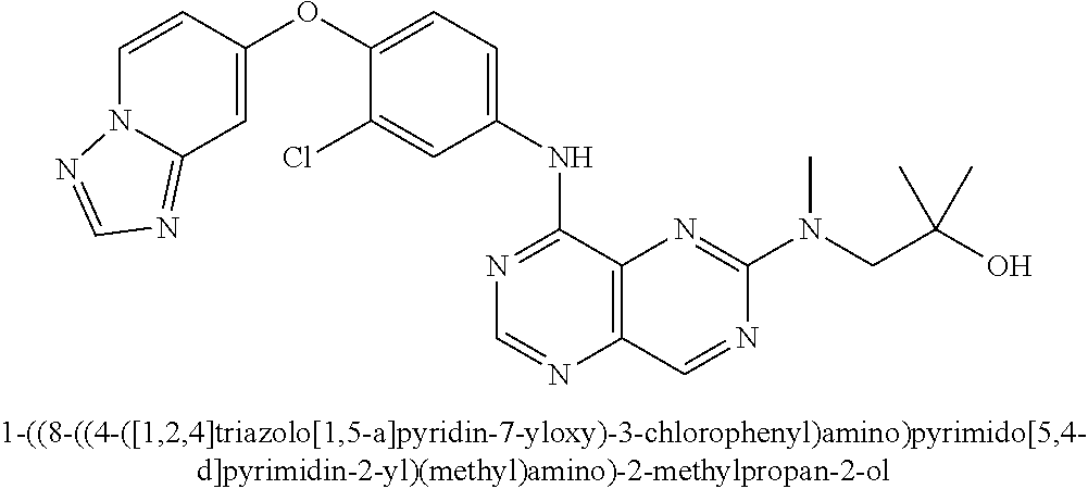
C1=CC(OC2=CC=C(NC3=NC=NC4=C3N=C(N(CC(O)(C)C)C)N=C4)C=C2Cl)=CC2=NC=NN12
